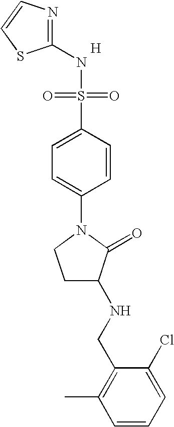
N1=C(NS(=O)(=O)C2=CC=C(N3CCC(NCC4=C(C)C=CC=C4Cl)C3=O)C=C2)SC=C1.[H]
